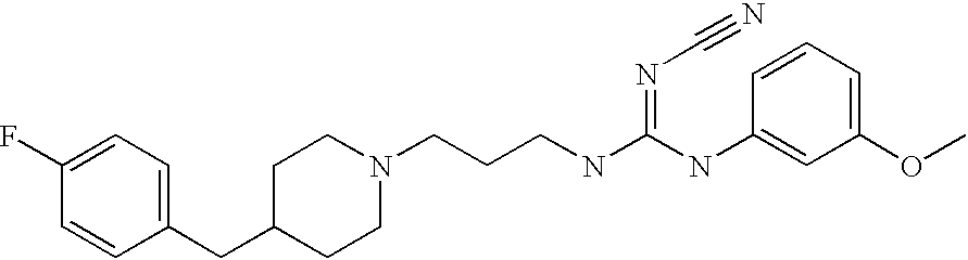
C1(CC2CCN(CCCNC(NC3=CC(OC)=CC=C3)=NC#N)CC2)=CC=C(F)C=C1
